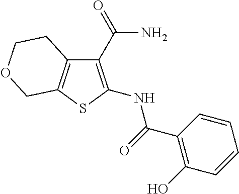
C12=C(SC(NC(C3=C(O)C=CC=C3)=O)=C1C(=O)N)COCC2
